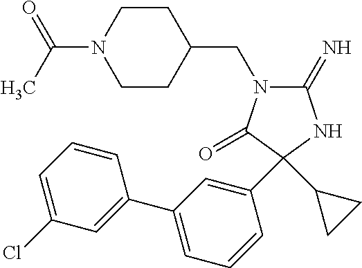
C1=CC=C(Cl)C=C1C1=CC=CC(C2(C3CC3)C(=O)N(CC3CCN(C(C)=O)CC3)C(=N)N2)=C1
